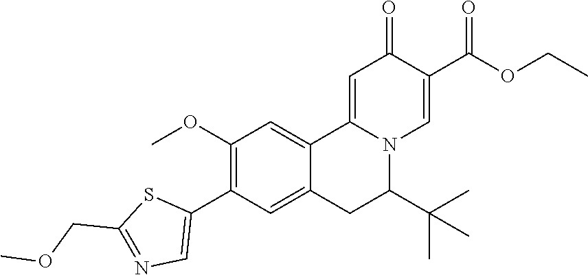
COC1=C(C2=CN=C(COC)S2)C=C2C(=C1)C1=CC(=O)C(C(=O)OCC)=CN1C(C(C)(C)C)C2
